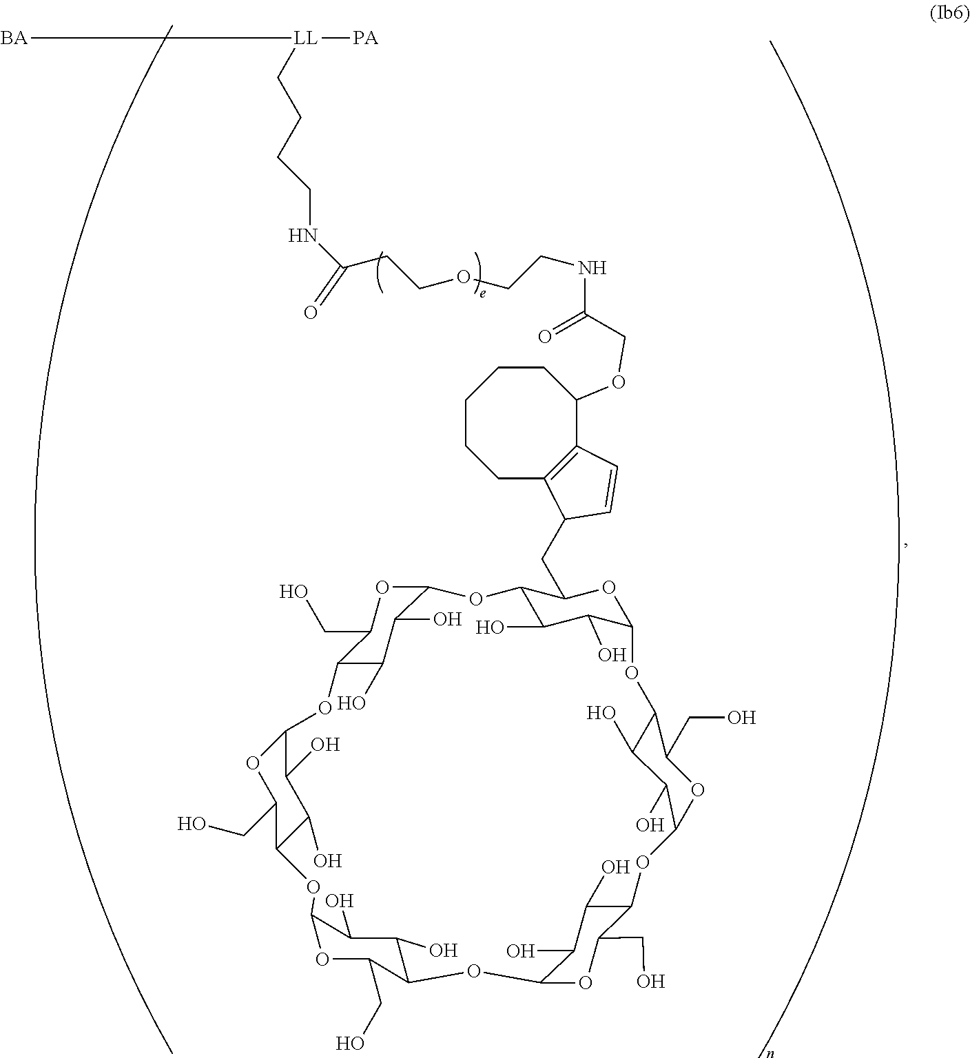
C12OC(CO)C(C(O)C1O)OC1OC(CO)C(C(O)C1O)OC1OC(CO)C(C(O)C1O)OC1OC(CC3C=CC4=C3CCCCCC4OCC(NCCOCCC(NCCCC[LL]([PA])[BA])=O)=O)C(C(O)C1O)OC1OC(CO)C(C(O)C1O)OC1OC(CO)C(C(O)C1O)O2
